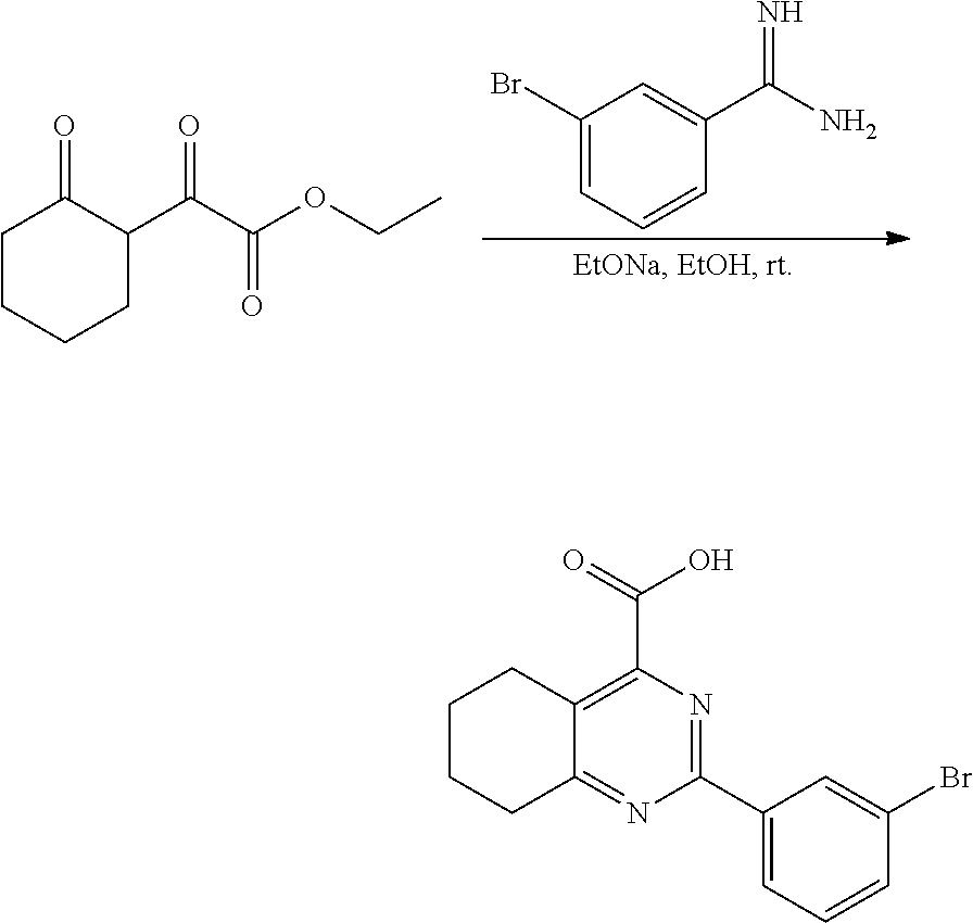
C1(Br)=CC=CC(C(N)=N)=C1.C1CCCC(C(C(OCC)=O)=O)C1=O.C1CCC2=NC(C3=CC=CC(Br)=C3)=NC(C(O)=O)=C2C1
